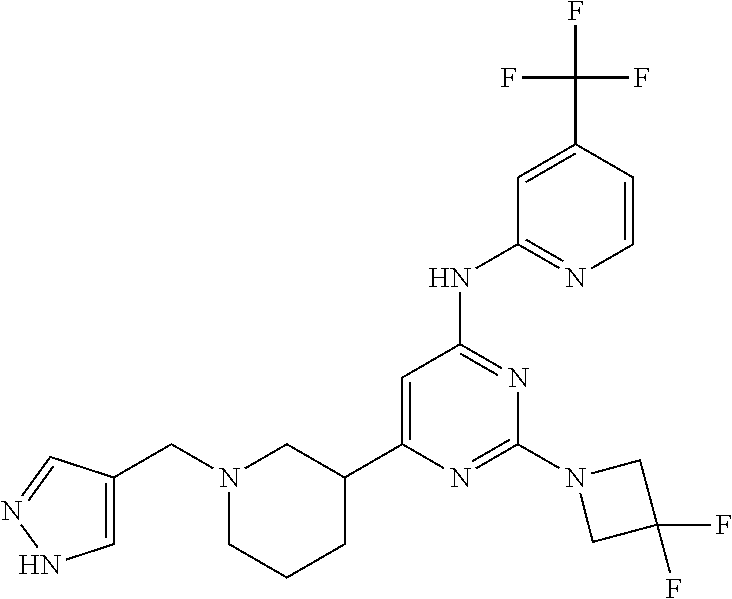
C1(C2CCCN(CC3=CNN=C3)C2)=CC(NC2=NC=CC(C(F)(F)F)=C2)=NC(N2CC(F)(F)C2)=N1
